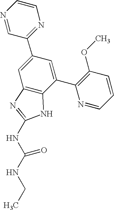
N1=CC(C2=CC3=C(C(C4=C(OC)C=CC=N4)=C2)NC(NC(NCC)=O)=N3)=NC=C1
